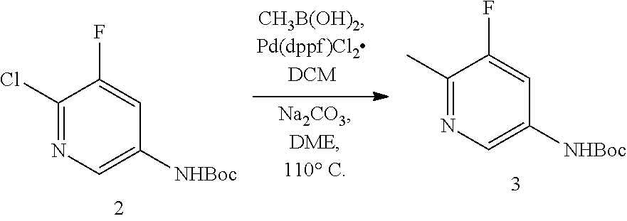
C1(Cl)=NC=C([NHBoc])C=C1F.C1(C)=NC=C([NHBoc])C=C1F
